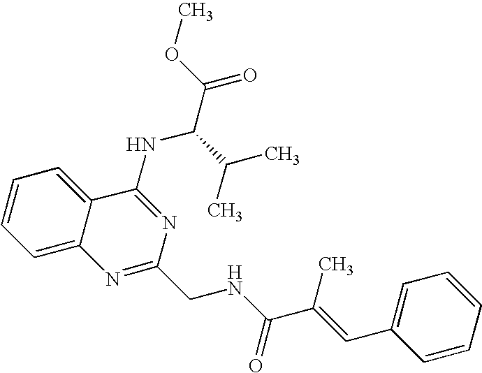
C12=CC=CC=C1C(NC(C(=O)OC)C(C)C)=NC(CNC(C(=CC1=CC=CC=C1)C)=O)=N2
